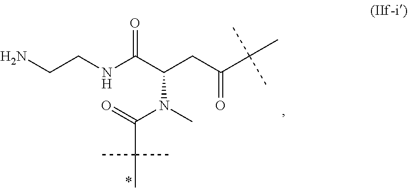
N(C)(C(=O)C(C)(C)C)C(C(NCCN)=O)CC(C(C)(C)C)=O
